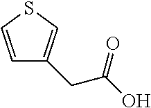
C1=CSC=C1CC(O)=O
